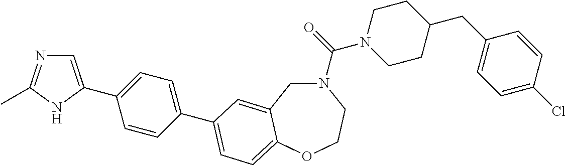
N1(C(N2CCC(CC3=CC=C(Cl)C=C3)CC2)=O)CC2=CC(C3=CC=C(C4=CN=C(C)N4)C=C3)=CC=C2OCC1
